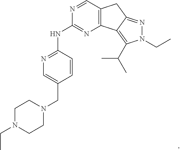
C12=C(C3=C(C(C)C)N(CC)N=C3C1)N=C(NC1=NC=C(CN3CCN(CC)CC3)C=C1)N=C2
